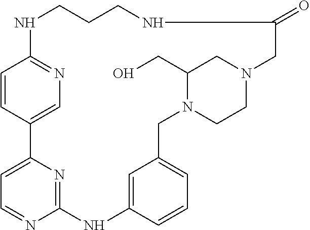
C1=CC2=CN=C1NCCCNC(=O)CN1CCN(CC3=CC=CC(=C3)NC3=NC2=CC=N3)C(CO)C1
